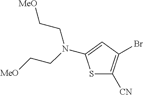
S1C([CN])=C(Br)C=C1N(CC[MeO])CC[MeO]
